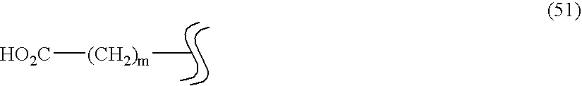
C[(CH2)m][HO2C]
